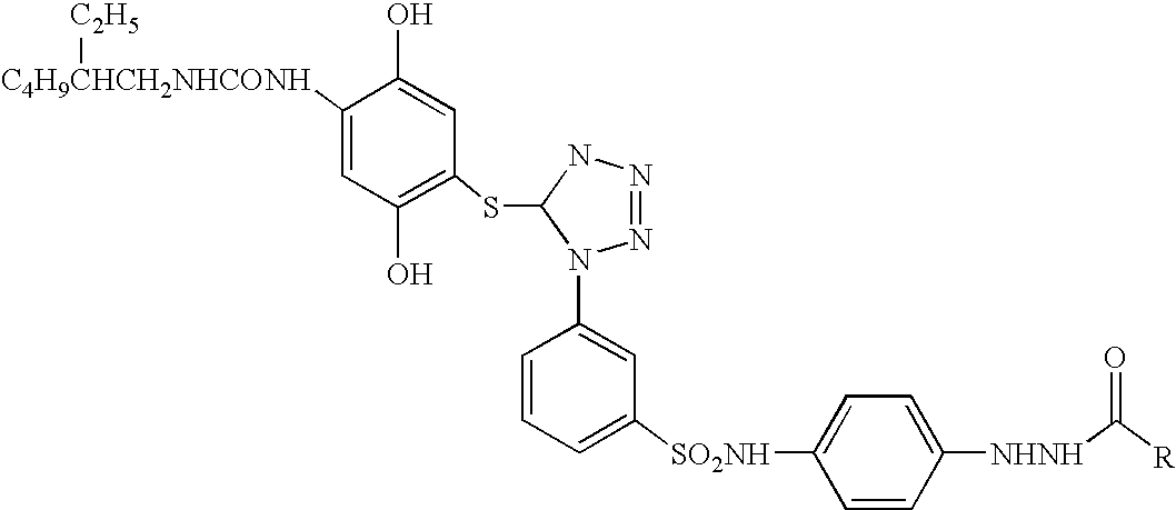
[C4H9CHCH2NHCONH]([C2H5])C1=CC(O)=C(SC2NN=NN2C2=CC([SO2NH]C3=CC=C([NHNH]C([R])=O)C=C3)=CC=C2)C=C1O
